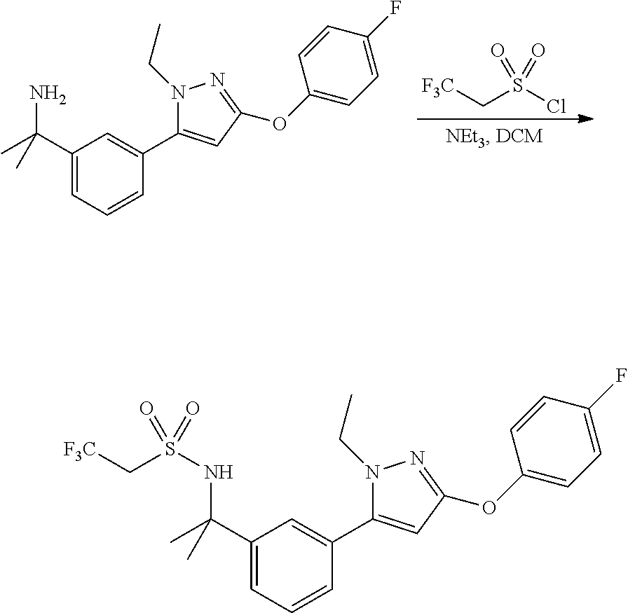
[F3C]CS(Cl)(=O)=O.C1(C(N)(C)C)=CC=CC(C2=CC(OC3=CC=C(F)C=C3)=NN2CC)=C1.C1(C(NS(C[F3C])(=O)=O)(C)C)=CC=CC(C2=CC(OC3=CC=C(F)C=C3)=NN2CC)=C1
